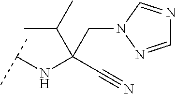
C(C(C#N)(NC(C)C)CN1N=CN=C1)(C)C
